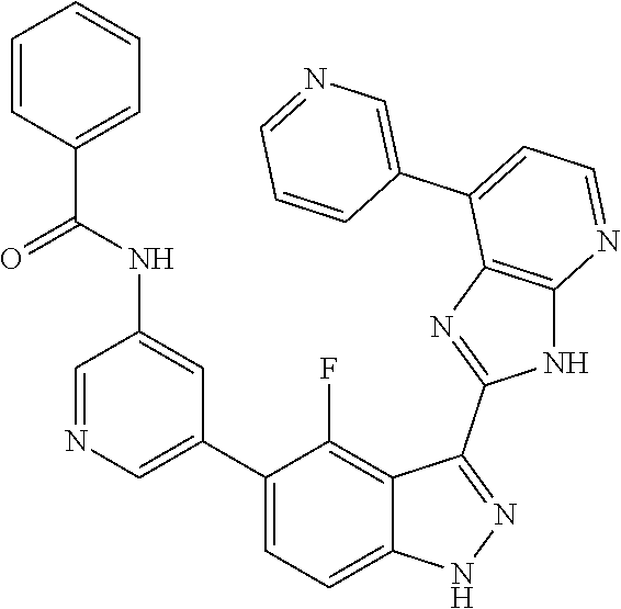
C1=NC=C(C2=CC=C3C(=C2F)C(C2=NC4=C(N2)N=CC=C4C2=CN=CC=C2)=NN3)C=C1NC(C1=CC=CC=C1)=O
